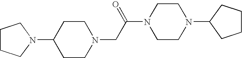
C1CCN(C2CCN(CC(N3CCN(C4CCCC4)CC3)=O)CC2)C1
